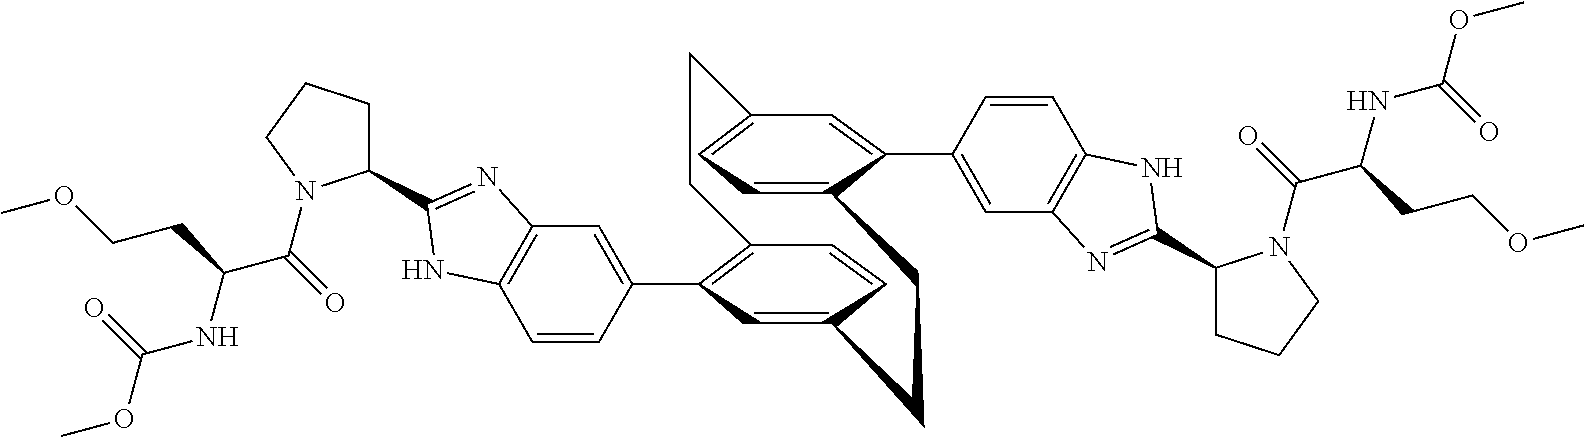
C1=CC(C2=C3C=CC(=C2)CCC2=CC=C(C=C2C2=CC4=C(C=C2)NC(C2CCCN2C(C(NC(OC)=O)CCOC)=O)=N4)CC3)=CC2=C1NC(C1CCCN1C(=O)C(NC(OC)=O)CCOC)=N2
